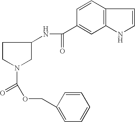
C1CN(C(=O)OCC2=CC=CC=C2)CC1NC(C1=CC2=C(C=C1)C=CN2)=O
